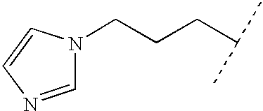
C1=NC=CN1CCCC(C)C
